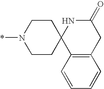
C1CC2(CCN1*)C1=C(CC(=O)N2)C=CC=C1
